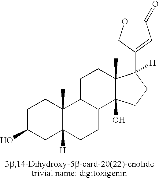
C1C(O)CC2([H])C(C)(C1)C1C(CC2)C2(O)C(C)(CC1)C([H])(C1=CC(=O)OC1)CC2
